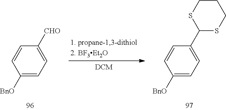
C1([BnO])=CC=C([CHO])C=C1.C1([BnO])=CC=C(C2SCCCS2)C=C1
